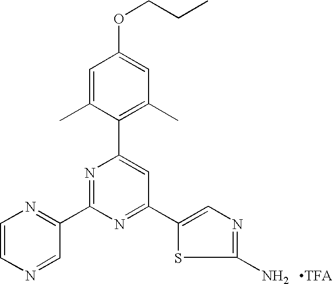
C1=C(C)C(C2=CC(C3=CN=C(N)S3)=NC(C3=NC=CN=C3)=N2)=C(C)C=C1OCCC
